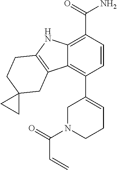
C12=C(C(=O)N)C=CC(C3=CCCN(C(=O)C=C)C3)=C1C1=C(N2)CCC2(C1)CC2
